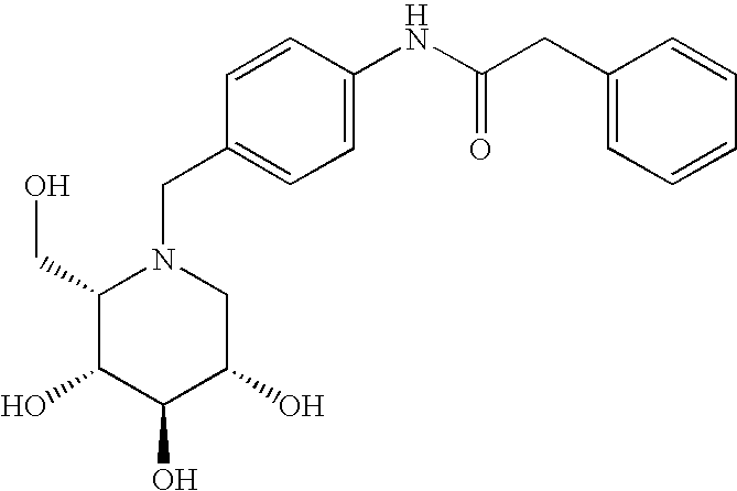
C1(CO)C(O)C(O)C(O)CN1CC1=CC=C(NC(CC2=CC=CC=C2)=O)C=C1
